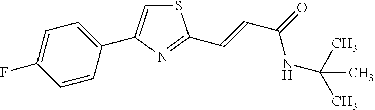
C(NC(C)(C)C)(=O)C=CC1=NC(C2=CC=C(F)C=C2)=CS1
